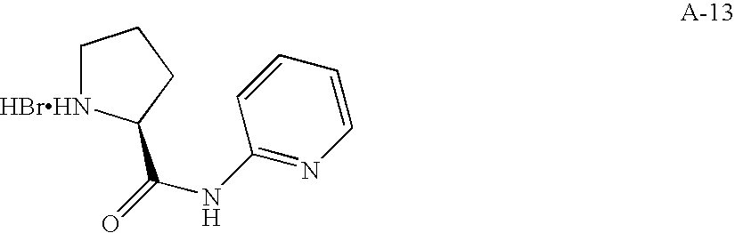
C1[HBrHN]C(C(NC2=NC=CC=C2)=O)CC1
